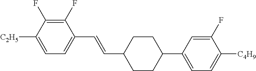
C1(F)=C(F)C([C2H5])=CC=C1C=CC1CCC(C2=CC=C([C4H9])C(F)=C2)CC1
